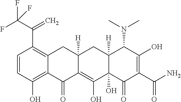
C1=CC(O)=C2C(=C1C(=C)C(F)(F)F)CC1([H])C(=C(O)C3(O)C([H])(C1)C(N(C)C)C(O)=C(C(N)=O)C3=O)C2=O
